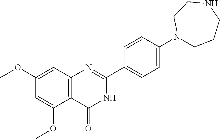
COC1=CC2=C(C(OC)=C1)C(=O)NC(C1=CC=C(N3CCCNCC3)C=C1)=N2
